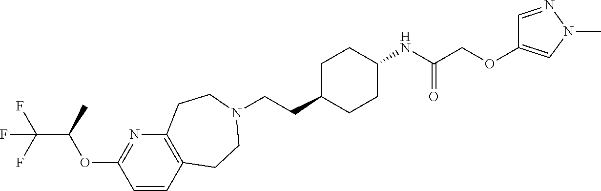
C1=CC2=C(N=C1OC(C(F)(F)F)C)CCN(CCC1CCC(NC(COC3=CN(C)N=C3)=O)CC1)CC2
